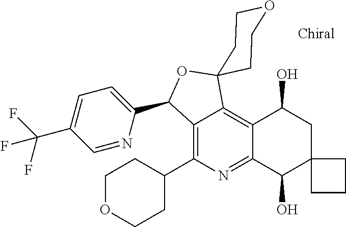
C12=C(C3CCOCC3)N=C3C(=C1C1(OC2C2=CC=C(C(F)(F)F)C=N2)CCOCC1)C(O)CC1(C3O)CCC1
